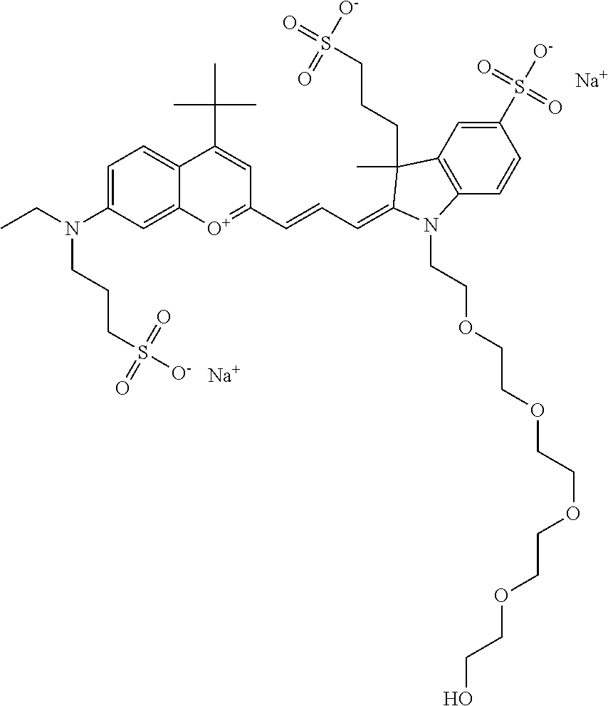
[Na].[Na].C12=CC=C(N(CC)CCCS(=O)(=O)[O-])C=C1[O+]=C(C=CC=C1C(C)(CCCS([O-])(=O)=O)C3=C(C=CC(S(=O)(=O)[O-])=C3)N1CCOCCOCCOCCOCCO)C=C2C(C)(C)C
